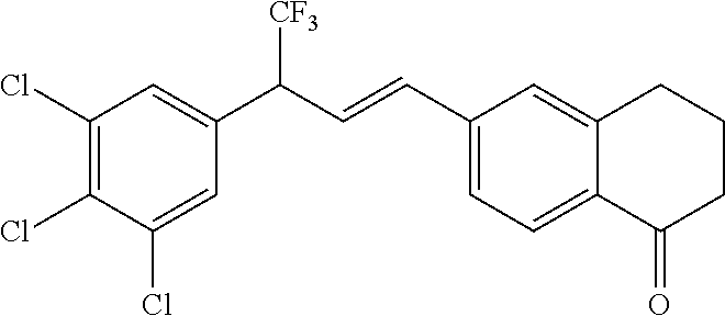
C1(Cl)=C(Cl)C(Cl)=CC(C([CF3])C=CC2=CC=C3C(=C2)CCCC3=O)=C1
